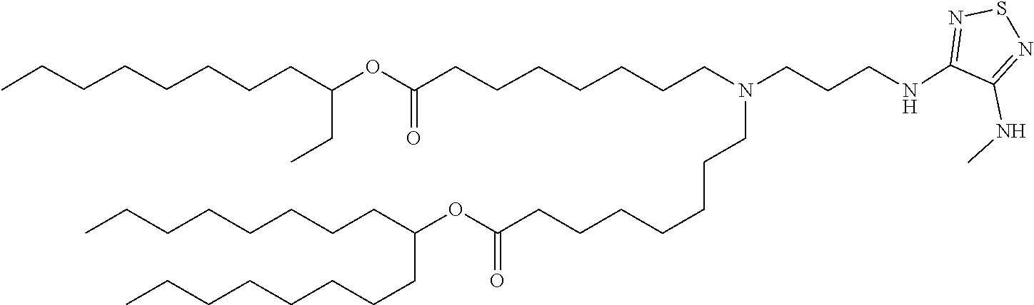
C1(NCCCN(CCCCCCCC(OC(CCCCCCCC)CCCCCCCC)=O)CCCCCCCC(OC(CC)CCCCCCCC)=O)=NSN=C1NC
